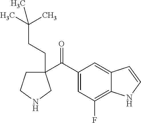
C1(C(C2=CC(F)=C3C(=C2)C=CN3)=O)(CCC(C)(C)C)CCNC1
